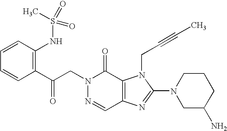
C(N1N=CC2=C(C1=O)N(CC#CC)C(N1CC(N)CCC1)=N2)C(C1=C(NS(C)(=O)=O)C=CC=C1)=O
